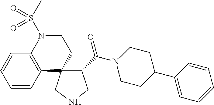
C1(C(N2CCC(C3=CC=CC=C3)CC2)=O)C2(CNC1)CCN(S(C)(=O)=O)C1=C2C=CC=C1
